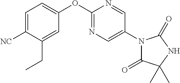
C1=C([NC])C(CC)=CC(OC2=NC=C(N3C(=O)C(C)(C)NC3=O)C=N2)=C1
